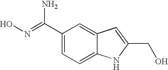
C1(C(=NO)N)=CC=C2C(=C1)C=C(CO)N2
